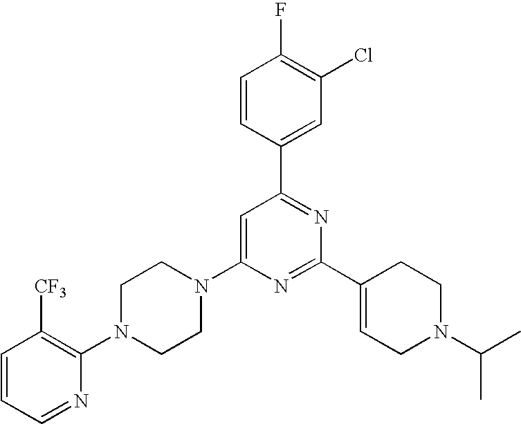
C1=CC(C2=NC(C3=CCN(C(C)C)CC3)=NC(N3CCN(C4=C([CF3])C=CC=N4)CC3)=C2)=CC(Cl)=C1F
